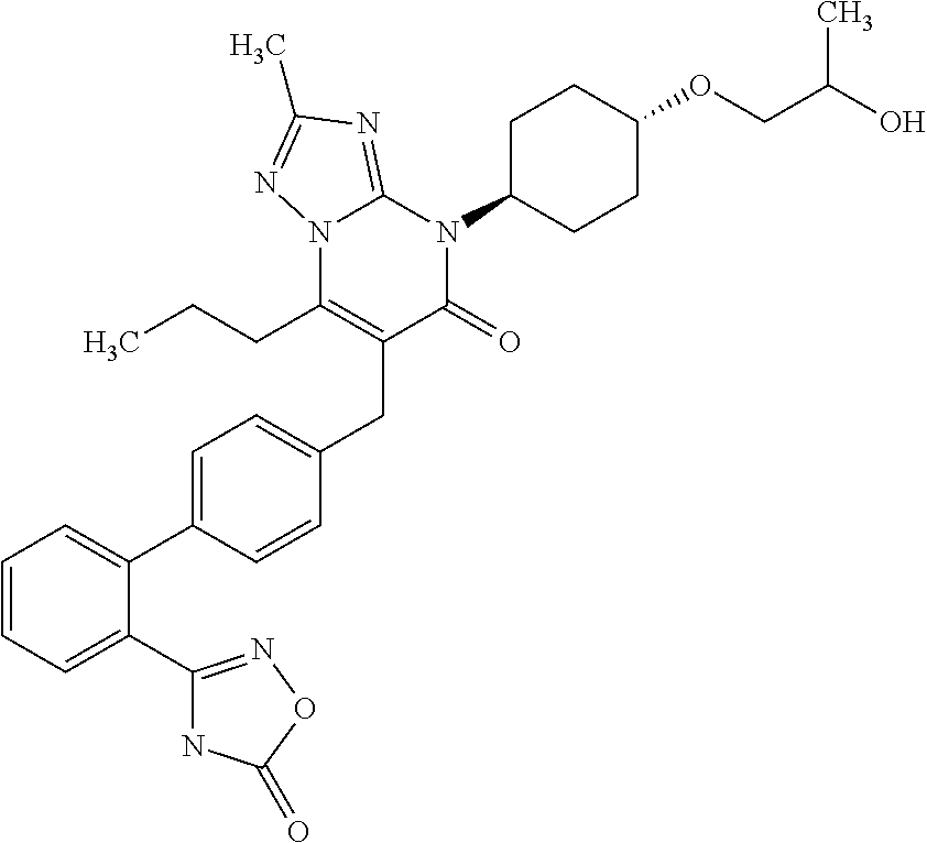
C1=CC=C(C2=NOC(=O)N2)C(C2=CC=C(CC3=C(CCC)N4C(=NC(C)=N4)N(C4CCC(OCC(O)C)CC4)C3=O)C=C2)=C1
